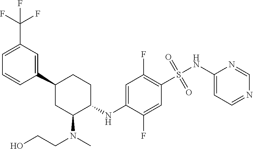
C1=C(C(F)(F)F)C=C(C2CC(N(C)CCO)C(NC3=CC(F)=C(S(=O)(NC4=CC=NC=N4)=O)C=C3F)CC2)C=C1
